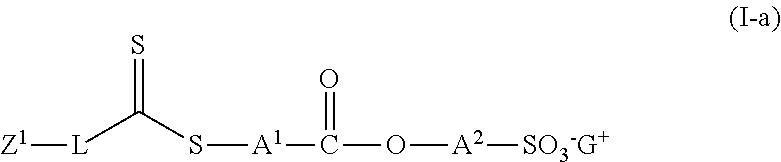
[Z1][L]C(S[A1]C(=O)O[A2][SO3-G+])=S
